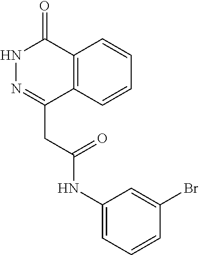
N1N=C(CC(NC2=CC=CC(Br)=C2)=O)C2=C(C1=O)C=CC=C2
